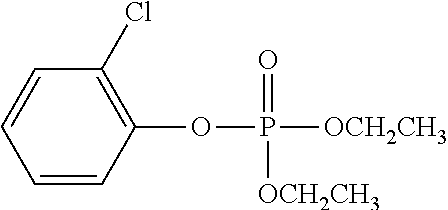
C1=CC(OP([OCH2CH3])(=O)[OCH2CH3])=C(Cl)C=C1
